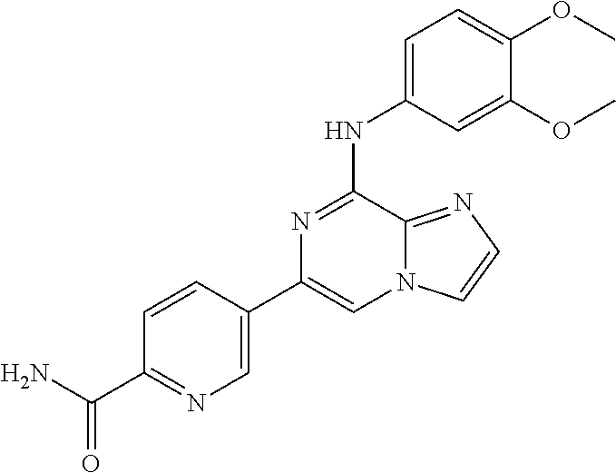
C1=CC(C(N)=O)=NC=C1C1=CN2C(=NC=C2)C(NC2=CC=C(OC)C(OC)=C2)=N1
